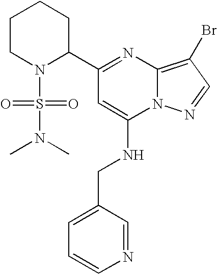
C1(C2=NC3=C(Br)C=NN3C(NCC3=CC=CN=C3)=C2)CCCCN1S(=O)(=O)N(C)C
